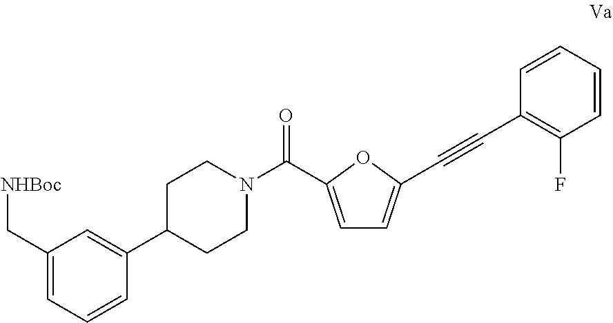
C1(C[NHBoc])=CC=CC(C2CCN(C(=O)C3=CC=C(C#CC4=C(F)C=CC=C4)O3)CC2)=C1
